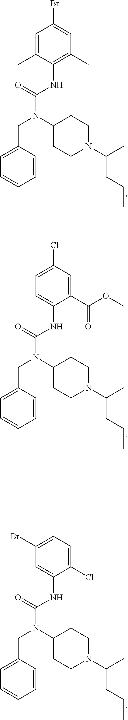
C(N(C(NC1=C(C)C=C(Br)C=C1C)=O)C1CCN(C(CCC)C)CC1)C1=CC=CC=C1.C(N(C(NC1=CC=C(Cl)C=C1C(OC)=O)=O)C1CCN(C(CCC)C)CC1)C1=CC=CC=C1.C(N(C(NC1=CC(Br)=CC=C1Cl)=O)C1CCN(C(CCC)C)CC1)C1=CC=CC=C1
